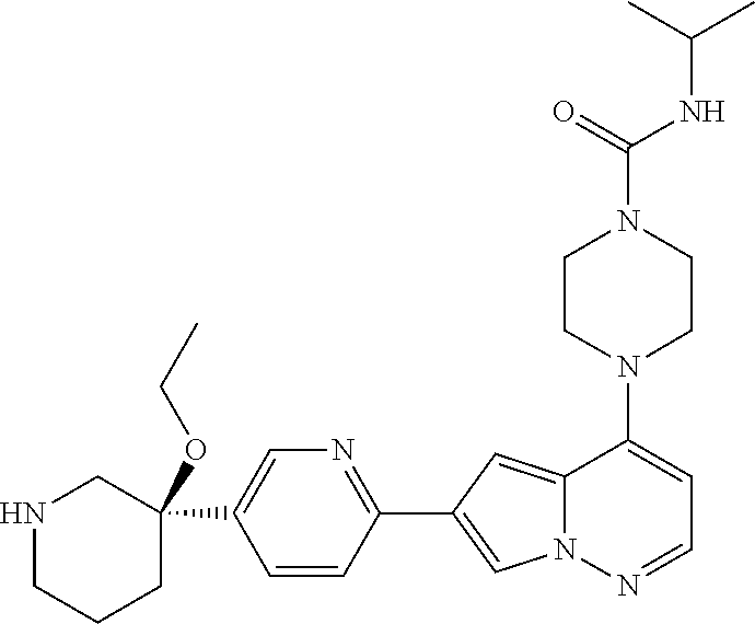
N1(C2=CC=NN3C2=CC(C2=NC=C(C4(OCC)CNCCC4)C=C2)=C3)CCN(C(NC(C)C)=O)CC1
